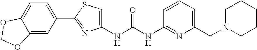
N(C(NC1=NC(CN2CCCCC2)=CC=C1)=O)C1=CSC(C2=CC=C3C(=C2)OCO3)=N1
